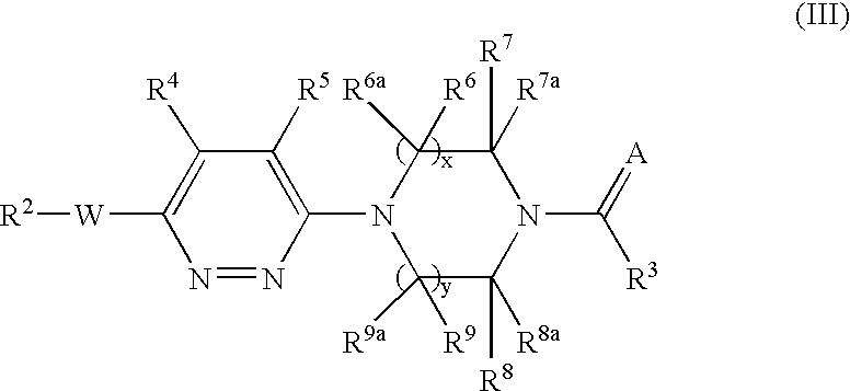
N1=NC(N2C([R9a])([R9])C([R8a])([R8])N(C([R3])=[A])C([R7a])([R7])C2([R6a])[R6])=C([R5])C([R4])=C1[W][R2]
